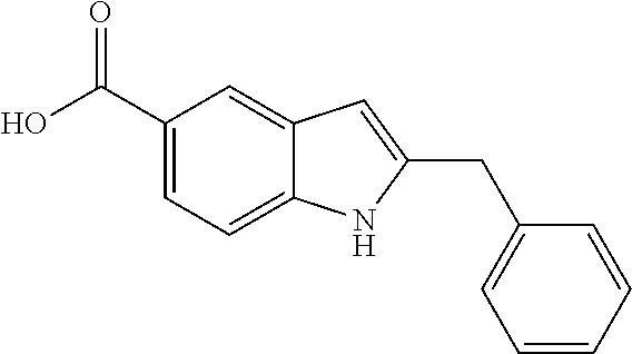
C12=CC(C(O)=O)=CC=C1NC(CC1=CC=CC=C1)=C2
